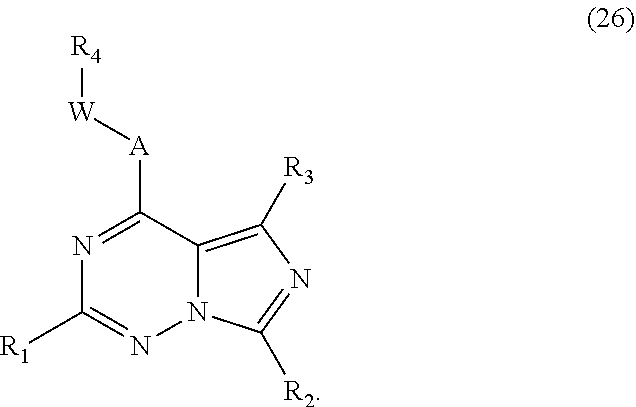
N1=C([A][W][R4])C2=C([R3])N=C([R2])N2N=C1[R1]
